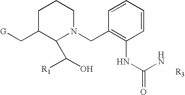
[R3].C1CCN(CC2=C(NC(=O)N)C=CC=C2)C(C([R1])O)C1C[G]
